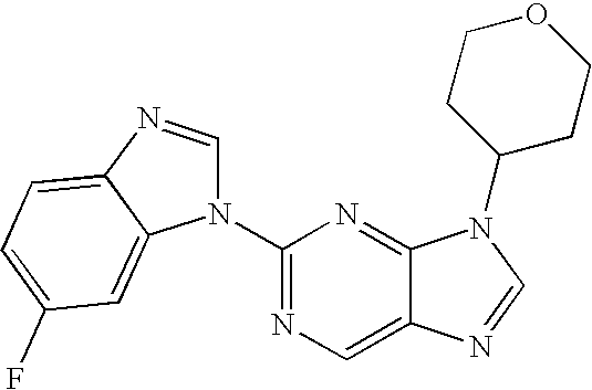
C1(N2C=NC3=CC=C(F)C=C32)=NC=C2C(=N1)N(C1CCOCC1)C=N2
